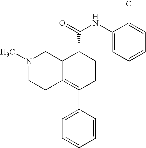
N1(C)CCC2=C(C3=CC=CC=C3)CCC(C(=O)NC3=CC=CC=C3Cl)C2C1
